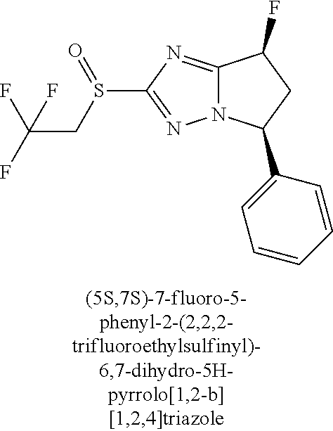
C12=NC(S(CC(F)(F)F)=O)=NN1C(C1=CC=CC=C1)CC2F
